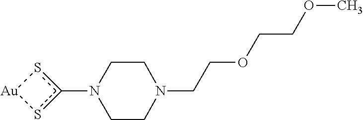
c1(N2CCN(CCOCCOC)CC2)s[Au]s1
